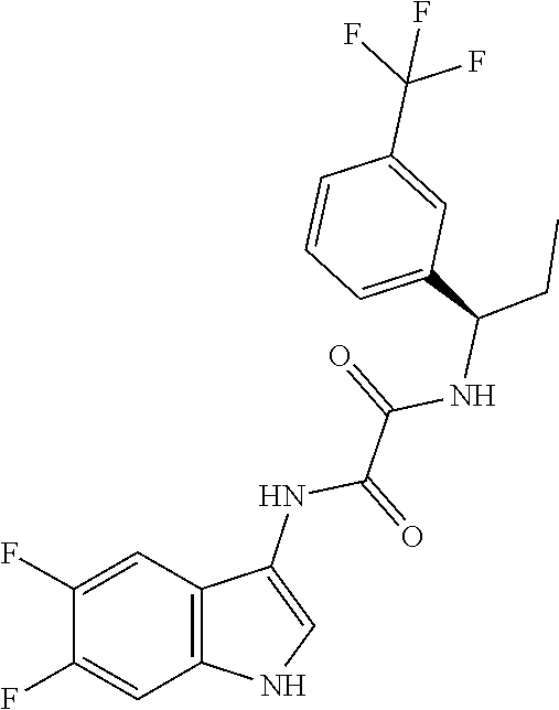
C(C(NC1=CNC2=C1C=C(F)C(F)=C2)=O)(=O)NC(C1=CC=CC(C(F)(F)F)=C1)CC
